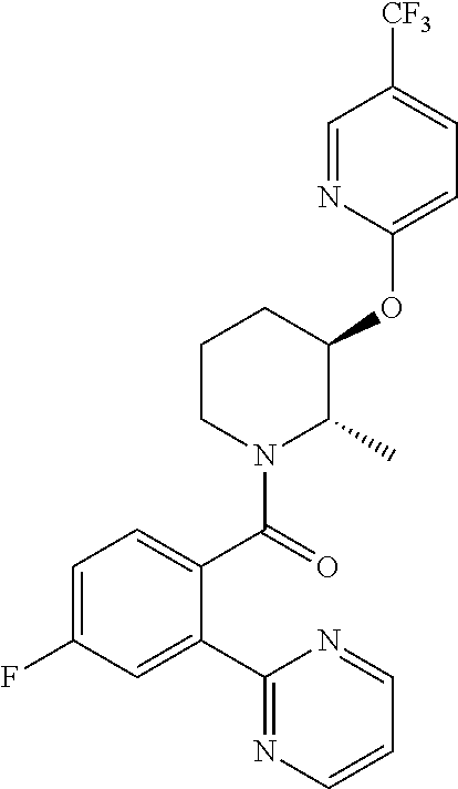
C1=C(F)C=C(C2=NC=CC=N2)C(C(=O)N2C(C)C(OC3=CC=C([CF3])C=N3)CCC2)=C1
